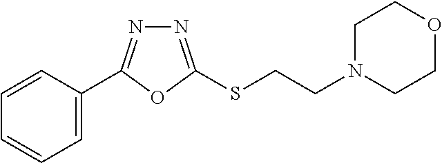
C1=C(C2=NN=C(SCCN3CCOCC3)O2)C=CC=C1
